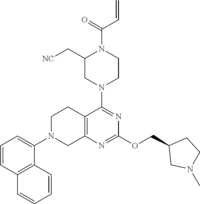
C12=C(N=C(OCC3CN(C)CC3)N=C1N1CCN(C(=O)C=C)C(C[NC])C1)CN(C1=CC=CC3=C1C=CC=C3)CC2
